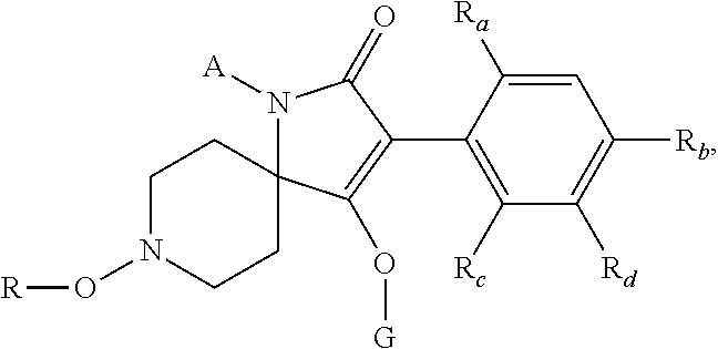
C1=C([Ra])C(C2=C(O[G])C3(N([A])C2=O)CCN(O[R])CC3)=C([Rc])C([Rd])=C1[Rb]
